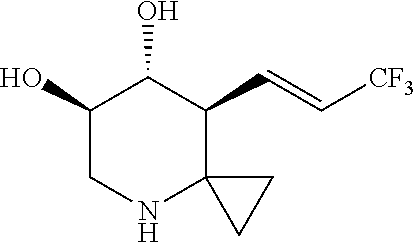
C1(O)CNC2(C(C=C[CF3])C1O)CC2
